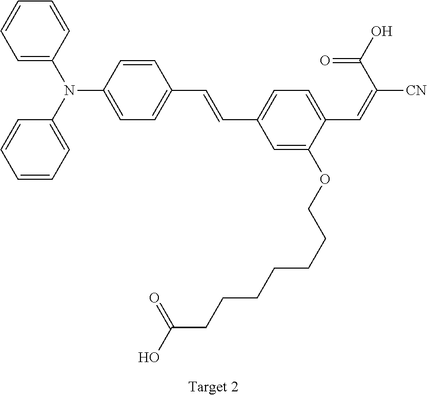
C1=C(N(C2=CC=CC=C2)C2=CC=C(C=CC3=CC=C(C=C(C(=O)O)[CN])C(OCCCCCCCC(O)=O)=C3)C=C2)C=CC=C1
